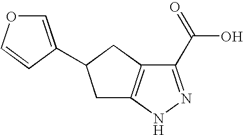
C1(C(=O)O)=NNC2=C1CC(C1=COC=C1)C2
